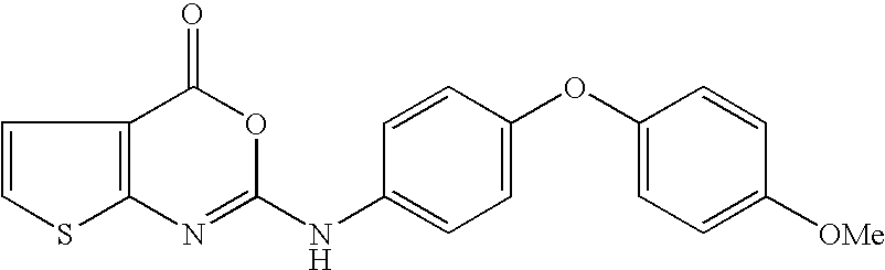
C12=C(C(=O)OC(NC3=CC=C(OC4=CC=C([OMe])C=C4)C=C3)=N1)C=CS2
